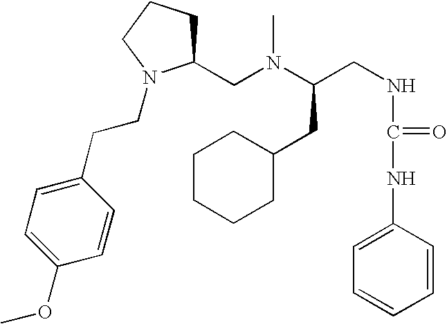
C(N(C)C(CNC(NC1=CC=CC=C1)=O)CC1CCCCC1)C1CCCN1CCC1=CC=C(OC)C=C1
